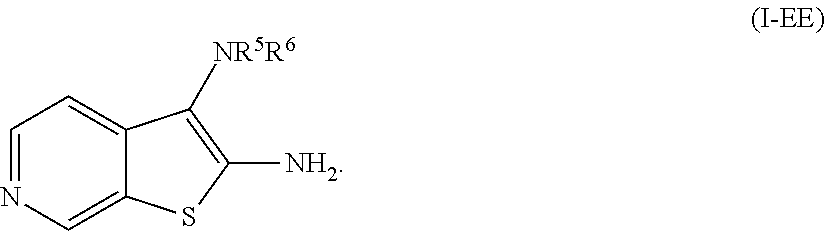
C12=CN=CC=C1C([NR5R6])=C([NH2])S2
